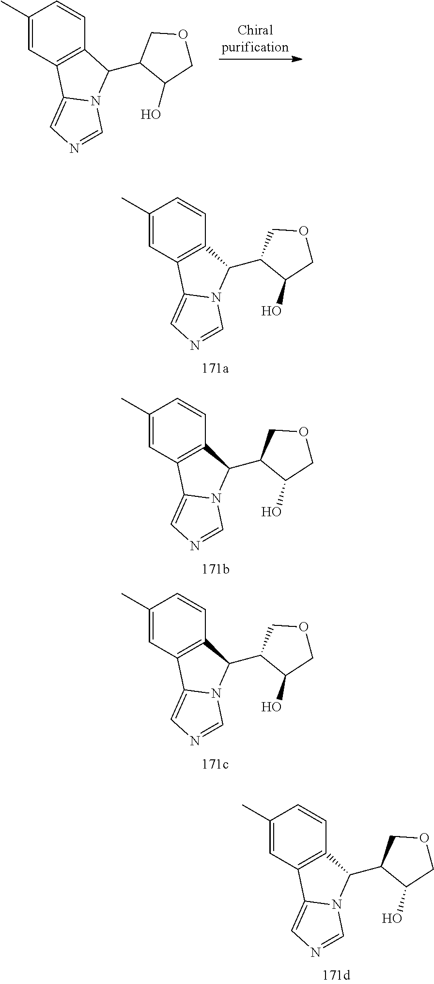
C1(C)=CC2=C(C=C1)C(C1C(O)COC1)N1C2=CN=C1.C1(C)=CC2=C(C=C1)C(C1C(O)COC1)N1C2=CN=C1.C1(C)=CC2=C(C=C1)C(C1C(O)COC1)N1C2=CN=C1.C1(C)=CC2=C(C=C1)C(C1C(O)COC1)N1C2=CN=C1.C1(C)=CC2=C(C=C1)C(C1C(O)COC1)N1C2=CN=C1
